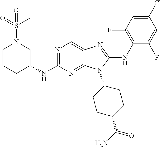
N1=C(NC2CN(S(=O)(C)=O)CCC2)N=C2C(=C1)N=C(NC1=C(F)C=C(Cl)C=C1F)N2C1CCC(C(N)=O)CC1
